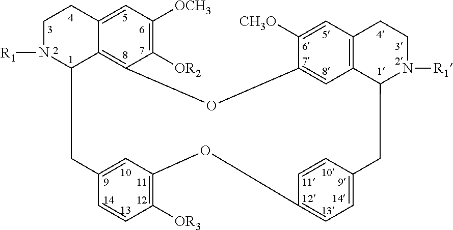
C1N([R1])C2C3=C(C([OR2])=C([OCH3])C=C3C1)OC1=CC3=C(C=C1[CH3O])CCN([R1])C3CC1=CC=C(OC3=C([OR3])C=CC(=C3)C2)C=C1
